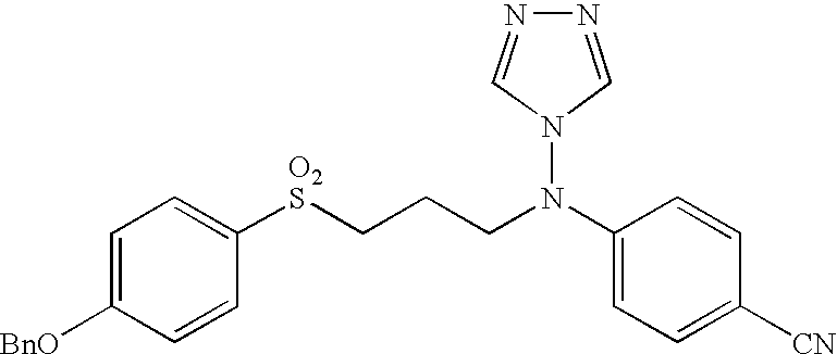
C1=CC([BnO])=CC=C1[O2S]CCCN(C1=CC=C([CN])C=C1)N1C=NN=C1
